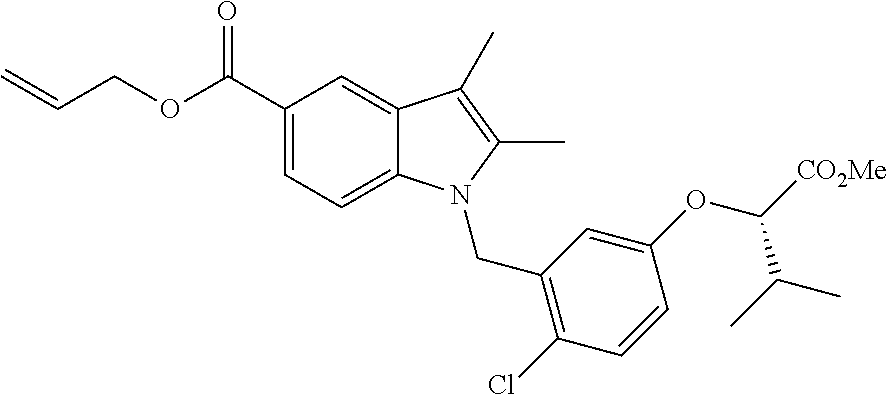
C(=C)COC(C1=CC=C2C(=C1)C(C)=C(C)N2CC1=C(Cl)C=CC(OC([CO2Me])C(C)C)=C1)=O
